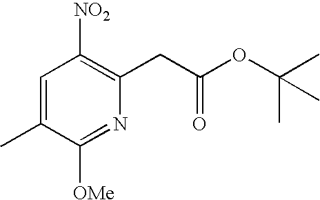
C1=C(C)C([OMe])=NC(CC(OC(C)(C)C)=O)=C1[NO2]
